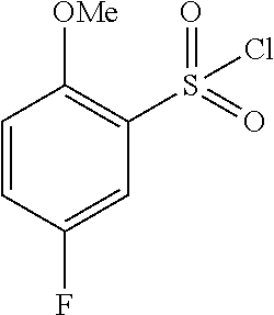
C1=CC(F)=CC(S(=O)(=O)Cl)=C1[OMe]
